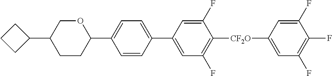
C1(F)=CC([CF2O]C2=C(F)C=C(C3=CC=C(C4OCC(C5CCC5)CC4)C=C3)C=C2F)=CC(F)=C1F
